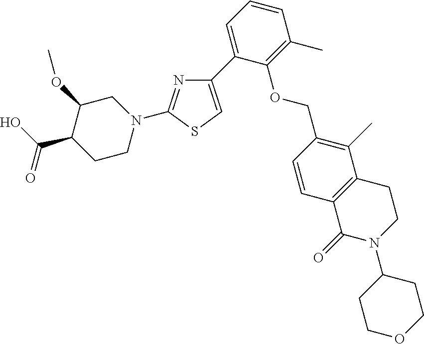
C1(C2=CSC(N3CC(OC)C(C(O)=O)CC3)=N2)=CC=CC(C)=C1OCC1=C(C)C2=C(C=C1)C(=O)N(C1CCOCC1)CC2
